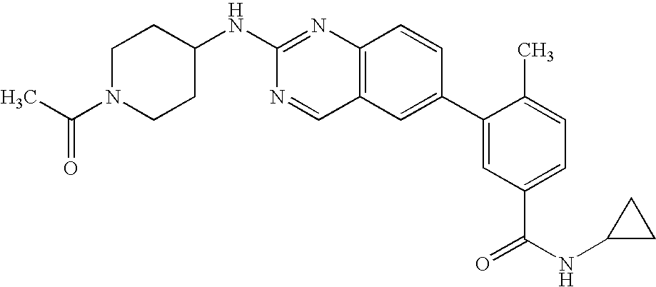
N(C1=NC2=C(C=N1)C=C(C1=CC(C(NC3CC3)=O)=CC=C1C)C=C2)C1CCN(C(C)=O)CC1
